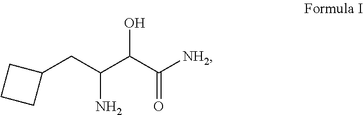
C1(CC(C(C([NH2])=O)O)N)CCC1
